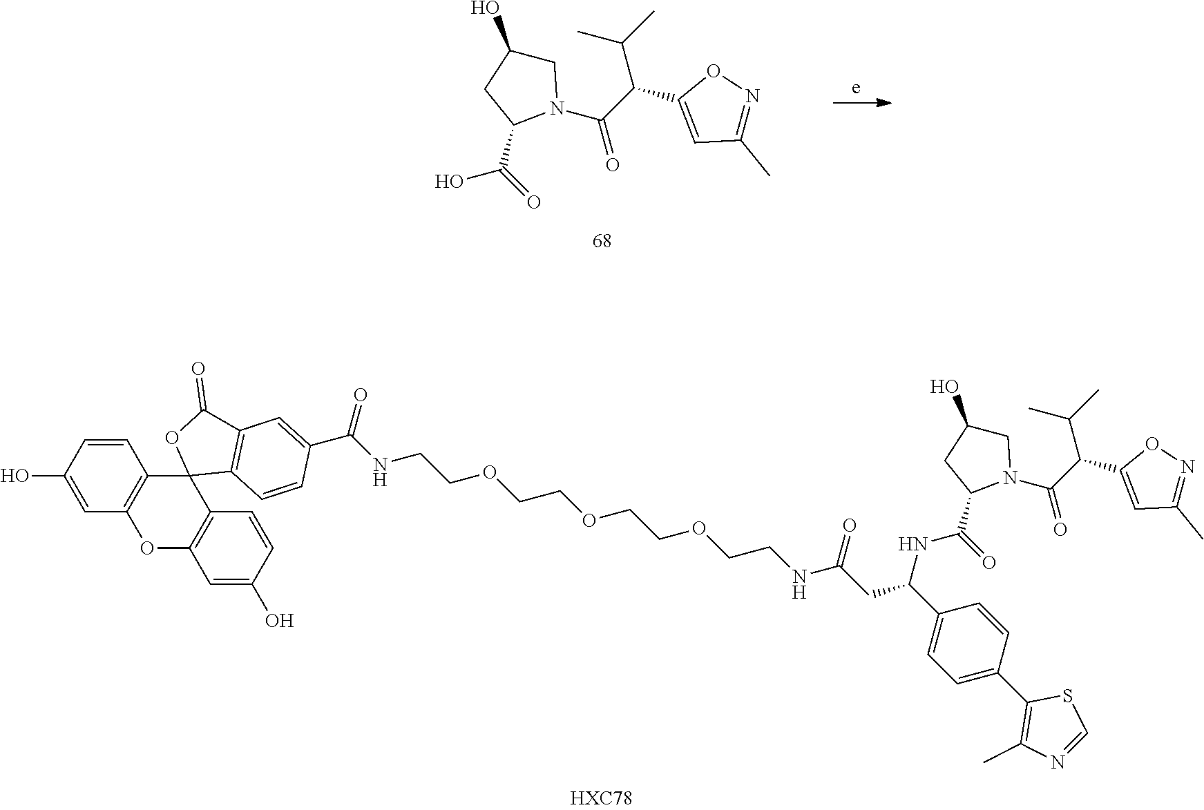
C(C(C1=CC(C)=NO1)C(C)C)(=O)N1C(C(O)=O)CC(O)C1.C1=C(O)C=CC2=C1OC1=C(C23C2=C(C(=O)O3)C=C(C(NCCOCCOCCOCCNC(CC(C3=CC=C(C4=C(C)N=CS4)C=C3)NC(C3N(C(C(C4=CC(C)=NO4)C(C)C)=O)CC(O)C3)=O)=O)=O)C=C2)C=CC(O)=C1
